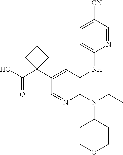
C1=NC(N(CC)C2CCOCC2)=C(NC2=CC=C([CN])C=N2)C=C1C1(C(O)=O)CCC1
